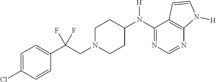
C1=C(Cl)C=CC(C(CN2CCC(N(C3=NC=NC4=C3C=CN4[H])[H])CC2)(F)F)=C1
